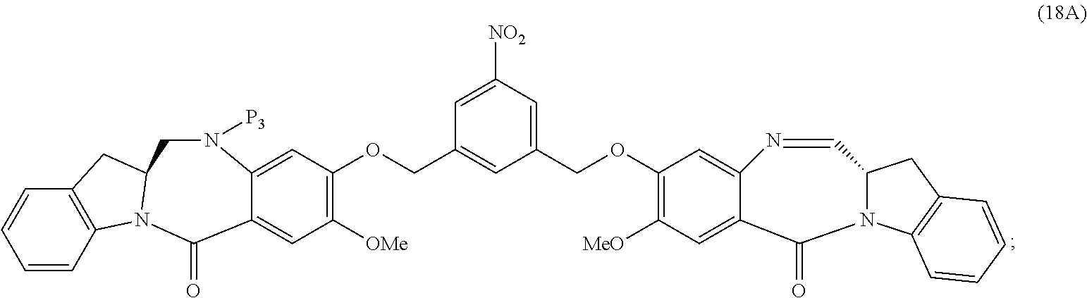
C1=CC2=C(C=C1)CC1N2C(=O)C2=CC([OMe])=C(OCC3=CC(COC4=C([MeO])C=C5C(=C4)N=CC4N(C5=O)C5=C(C4)C=CC=C5)=CC([NO2])=C3)C=C2N([P3])C1
